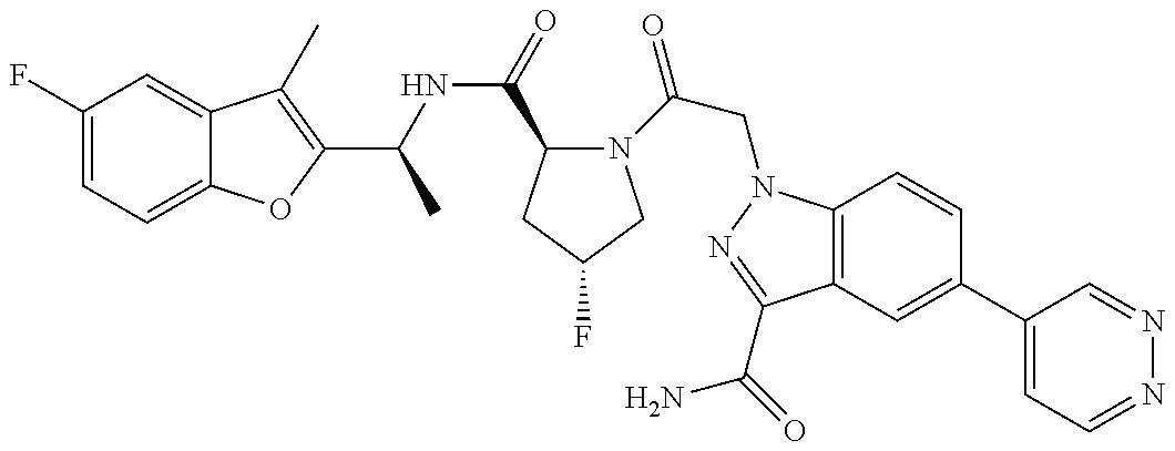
C1(F)=CC=C2C(=C1)C(C)=C(C(C)NC(=O)C1N(C(CN3C4=C(C(C(N)=O)=N3)C=C(C3=CC=NN=C3)C=C4)=O)CC(F)C1)O2
